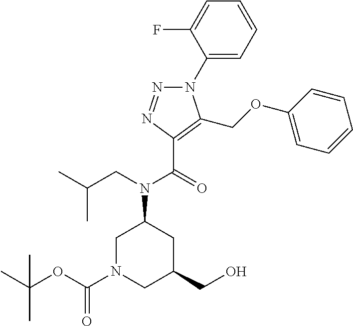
N1(C2=CC=CC=C2F)N=NC(C(=O)N(CC(C)C)C2CN(C(OC(C)(C)C)=O)CC(CO)C2)=C1COC1=CC=CC=C1
